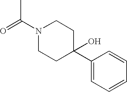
O=C(N1CCC(C2=CC=CC=C2)(O)CC1)C
